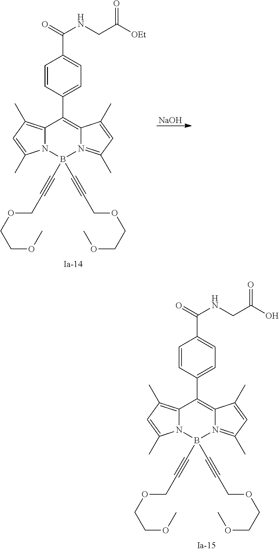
[NaOH].C12=C(C)C=C(C)N1B(C#CCOCCOC)(C#CCOCCOC)N1=C(C)C=C(C)C1=C2C1=CC=C(C(=O)NCC(=O)[OEt])C=C1.C12=C(C)C=C(C)N1B(C#CCOCCOC)(C#CCOCCOC)N1=C(C)C=C(C)C1=C2C1=CC=C(C(=O)NCC(=O)O)C=C1
